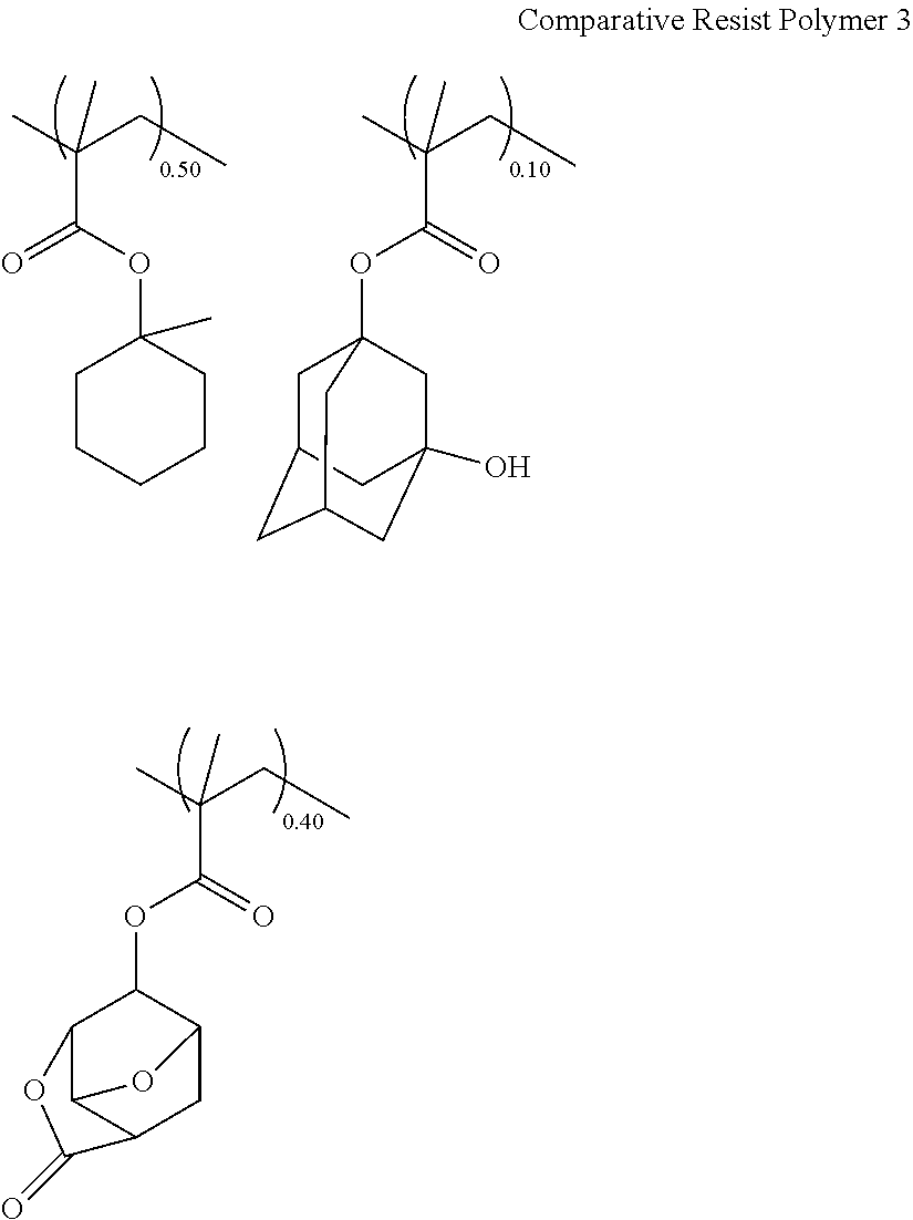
O=C(OC1C2C3C(CC1O3)C(=O)O2)C(C)(CC)C.O=C(OC12CC3CC(CC(O)(C1)C3)C2)C(C)(CC)C.O(C(=O)C(C)(CC)C)C1(C)CCCCC1
